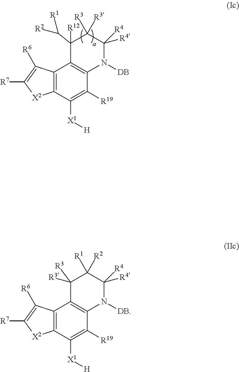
C12=C(C([X1][H])=C([R19])C3=C1C([R12])(C([R2])[R1])C([R3])([R3])C([R4])([R4])N3[DB])[X2]C([R7])=C2[R6].C12=C(C([X1][H])=C([R19])C3=C1C([R3])([R3])C([R1])([R2])C([R4])([R4])N3[DB])[X2]C([R7])=C2[R6]
